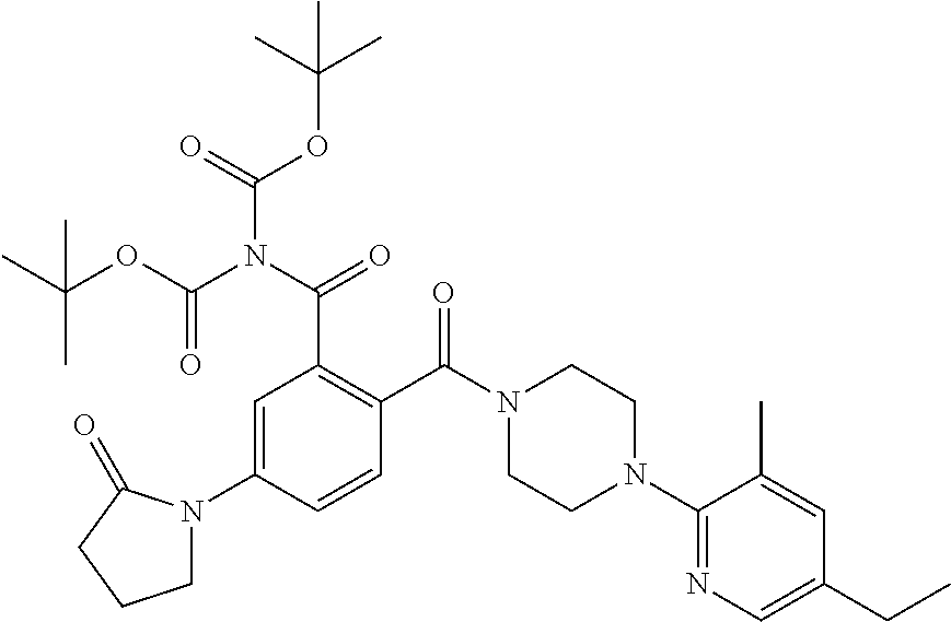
C1=C(N2CCCC2=O)C=CC(C(N2CCN(C3=NC=C(CC)C=C3C)CC2)=O)=C1C(N(C(=O)OC(C)(C)C)C(OC(C)(C)C)=O)=O
